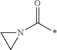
C1N(C(*)=O)C1
